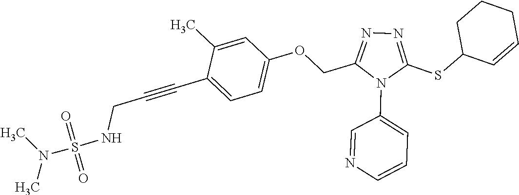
C1=C(C)C(C#CCNS(N(C)C)(=O)=O)=CC=C1OCC1=NN=C(SC2C=CCCC2)N1C1=CC=CN=C1
